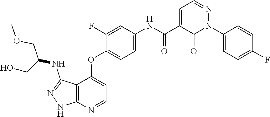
N1(C2=CC=C(F)C=C2)N=CC=C(C(=O)NC2=CC=C(OC3=CC=NC4=C3C(NC(CO)COC)=NN4)C(F)=C2)C1=O
